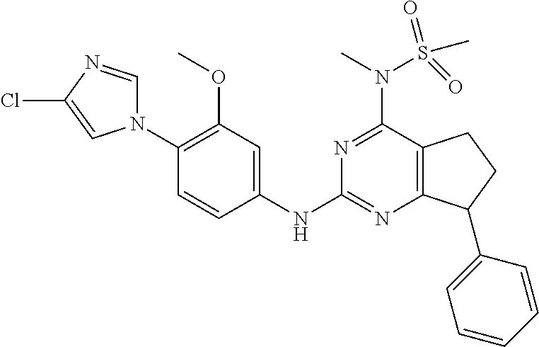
N1(C2=C(OC)C=C(NC3=NC4=C(C(N(S(C)(=O)=O)C)=N3)CCC4C3=CC=CC=C3)C=C2)C=NC(Cl)=C1
